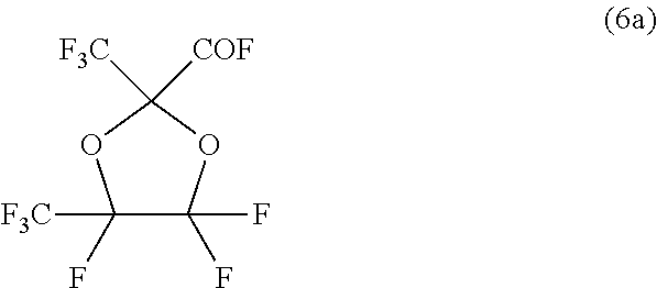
C1(F)([F3C])C(F)(F)OC([F3C])([COF])O1
